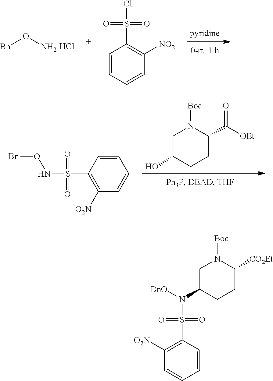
[Bn]ON.Cl.[pyridine].C1=CC=CC([NO2])=C1S(=O)(Cl)=O.C1C(O)CCC(C(=O)[OEt])N1[Boc].C1=CC(S(NO[Bn])(=O)=O)=C([O2N])C=C1.C1N([Boc])C([CO2Et])CCC1N(S(C1=C([O2N])C=CC=C1)(=O)=O)[BnO]
